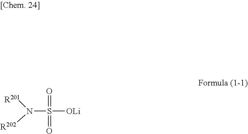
N(S([OLi])(=O)=O)([R201])[R202]
